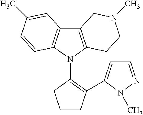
C12=C(N(C3=C(C4=CC=NN4C)CCC3)C3=C1C=C(C)C=C3)CCN(C)C2
